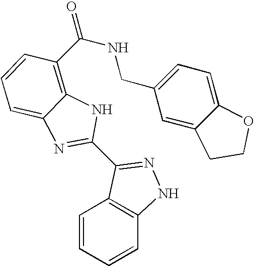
C1=CC=CC2=C1C(C1=NC3=CC=CC(C(=O)NCC4=CC=C5C(=C4)CCO5)=C3N1)=NN2
